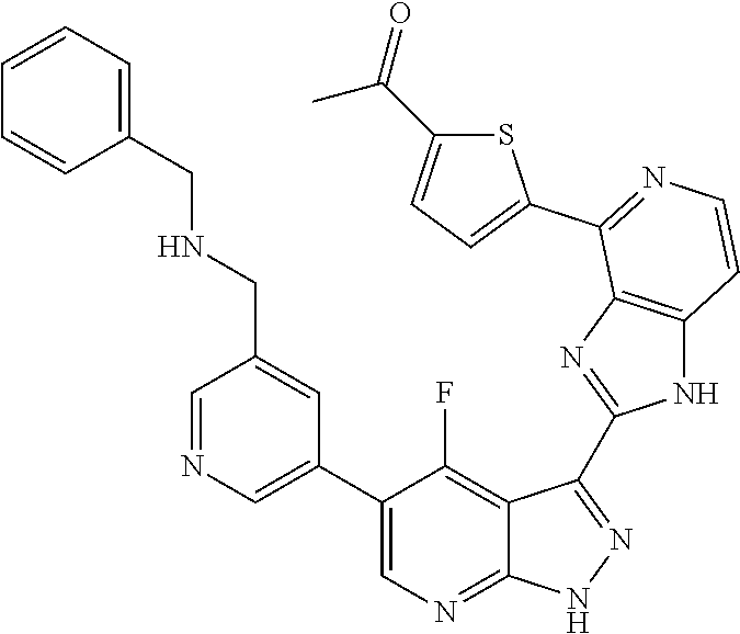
C1=NC=C(C2=CN=C3C(=C2F)C(C2=NC4=C(N2)C=CN=C4C2=CC=C(C(=O)C)S2)=N[N H]3)C=C1CNCC1=CC=CC=C1
